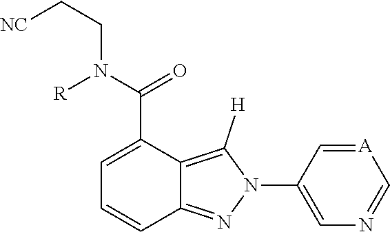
C1=C(C(N([R])CC[NC])=O)C2=C([H])N(C3=CN=C[A]=C3)N=C2C=C1
